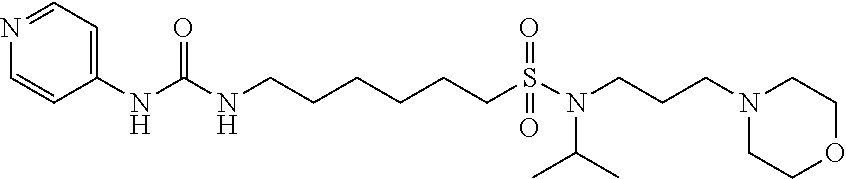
C1=CN=CC=C1NC(NCCCCCCS(N(CCCN1CCOCC1)C(C)C)(=O)=O)=O
